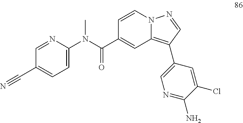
C1=CN2C(=C(C3=CN=C(N)C(Cl)=C3)C=N2)C=C1C(N(C1=CC=C(C#N)C=N1)C)=O
